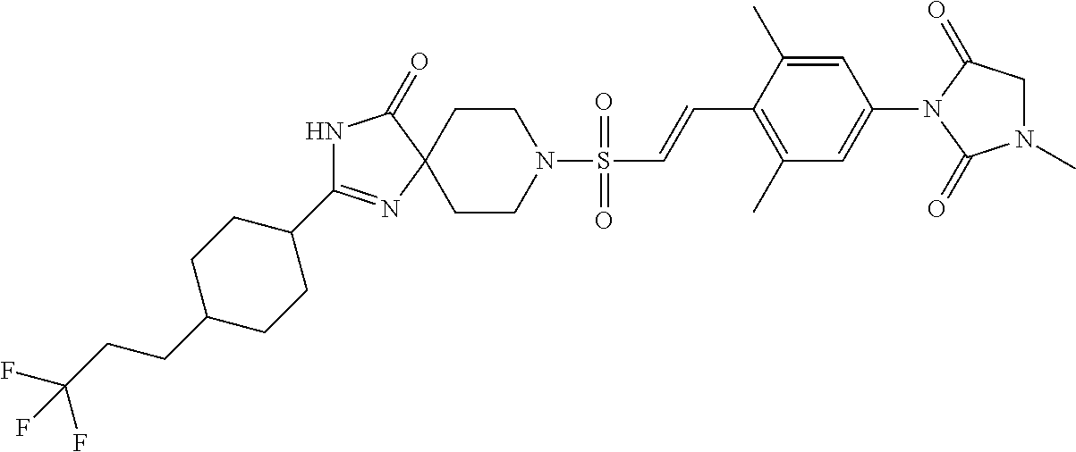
N1C(=O)C2(N=C1C1CCC(CCC(F)(F)F)CC1)CCN(S(=O)(=O)C=CC1=C(C)C=C(N3C(=O)N(C)CC3=O)C=C1C)CC2
